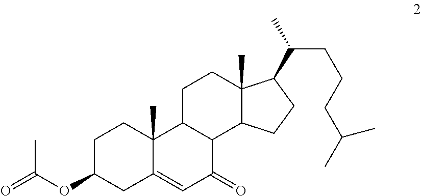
C1C2C(C3C(C)(C1)C(C(C)CCCC(C)C)CC3)C(=O)C=C1C2(C)CCC(OC(=O)C)C1
